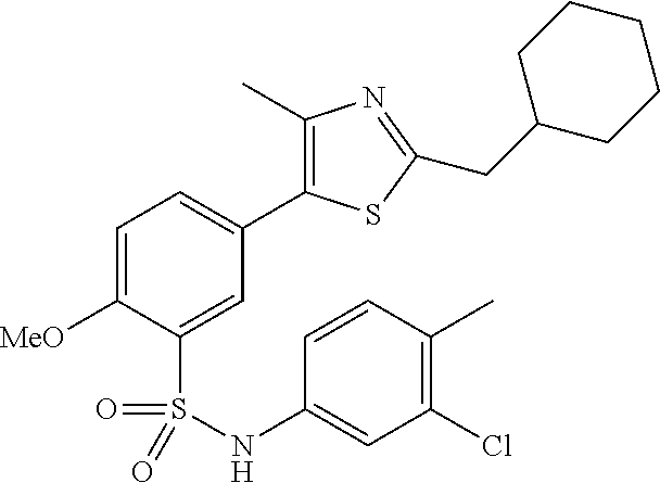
C1=C([MeO])C(S(=O)(=O)NC2=CC(Cl)=C(C)C=C2)=CC(C2=C(C)N=C(CC3CCCCC3)S2)=C1
